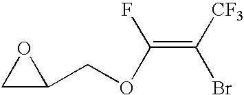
C1C(COC(=C([CF3])Br)F)O1
